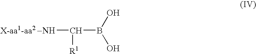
C([X-aa1-aa2 -NH])(B(O)O)[R1]
